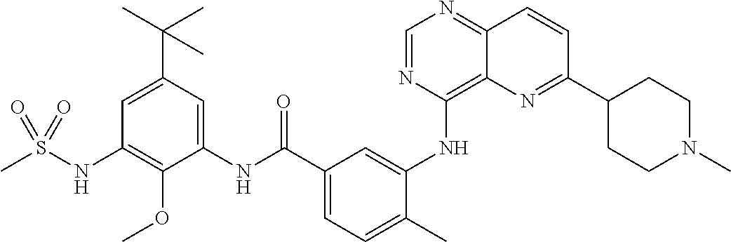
C1=NC(NC2=CC(C(NC3=CC(C(C)(C)C)=CC(NS(C)(=O)=O)=C3OC)=O)=CC=C2C)=C2C(=N1)C=CC(C1CCN(C)CC1)=N2
